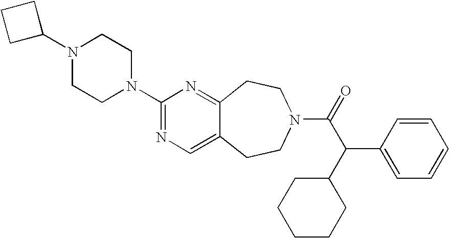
C1C(N2CCN(C3=NC=C4C(=N3)CCN(C(=O)C(C3=CC=CC=C3)C3CCCCC3)CC4)CC2)CC1
